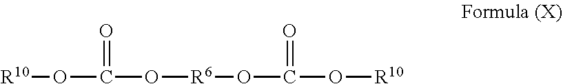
O(C(O[R6]OC(O[R10])=O)=O)[R10]
